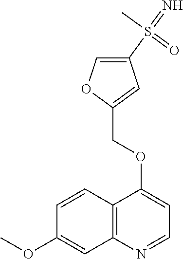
C12=C(N=CC=C1OCC1=CC(S(=N)(C)=O)=CO1)C=C(OC)C=C2
